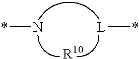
*N.[L]*.[R10]
